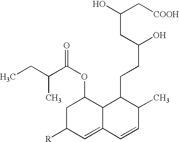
C1C([R])C=C2C(C1OC(C(C)CC)=O)C(CCC(O)CC(O)C[COOH])C(C)C=C2
